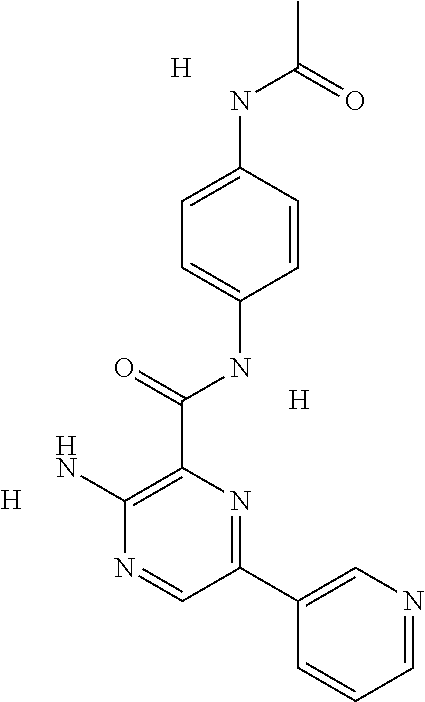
C1(C(NC2=CC=C(NC(C)=O)C=C2)=O)=C(N)N=CC(C2=CN=CC=C2)=N1.[H].[H].[H]
